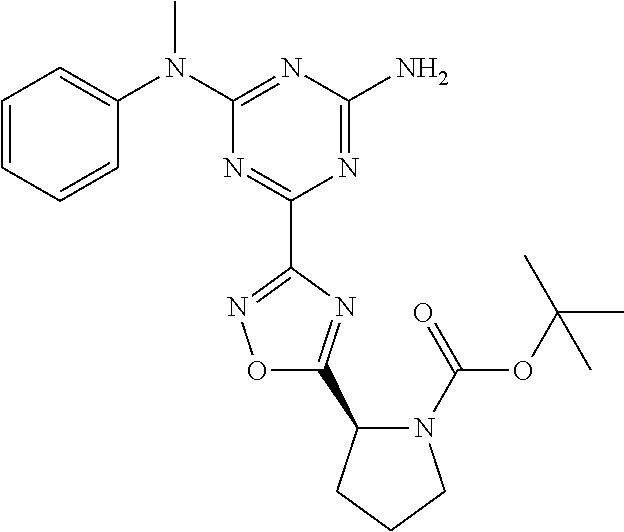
C1=CC=CC(N(C2=NC(N)=NC(C3=NOC(C4N(C(OC(C)(C)C)=O)CCC4)=N3)=N2)C)=C1
